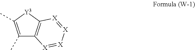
C1(C)=C(C)[Y3]C2=C1[X]=[X][X]=[X]2
